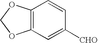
C12=C(C=C([CHO])C=C1)OCO2
